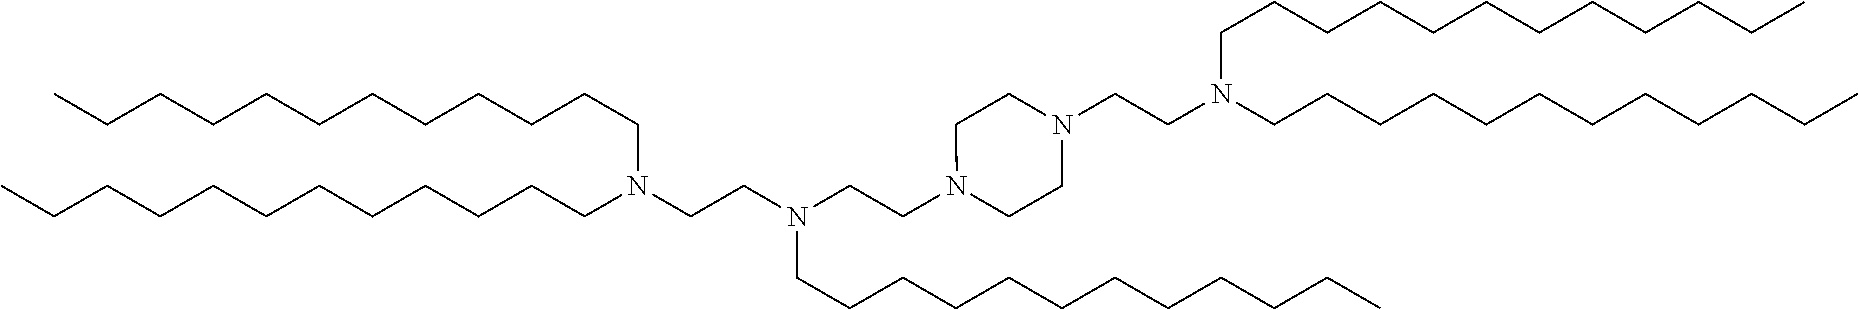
CCCCCCCCCCCCN(CCCCCCCCCCCC)CCN(CCN1CCN(CCN(CCCCCCCCCCCC)CCCCCCCCCCCC)CC1)CCCCCCCCCCCC
